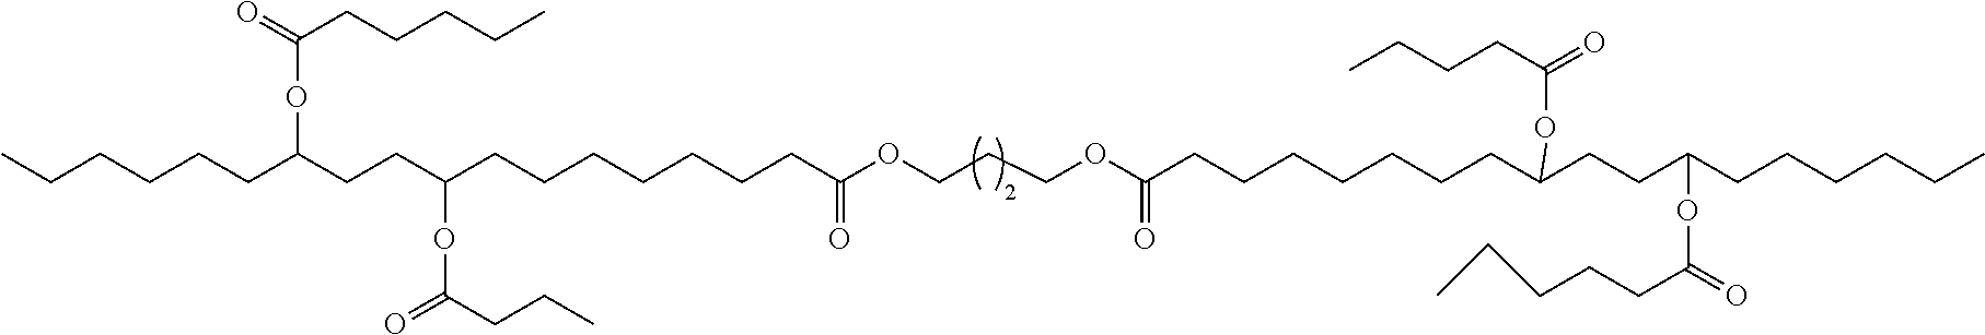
CCCCCCC(CCC(CCCCCCCC(OCCCOC(CCCCCCCC(CCC(CCCCCC)OC(=O)CCCCC)OC(=O)CCCC)=O)=O)OC(=O)CCC)OC(=O)CCCCC
